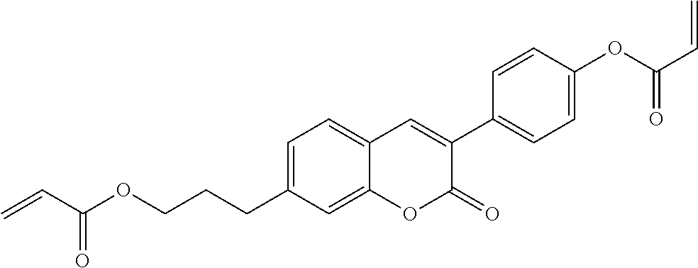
C1=C(CCCOC(=O)C=C)C=C2C(=C1)C=C(C1=CC=C(OC(=O)C=C)C=C1)C(=O)O2
